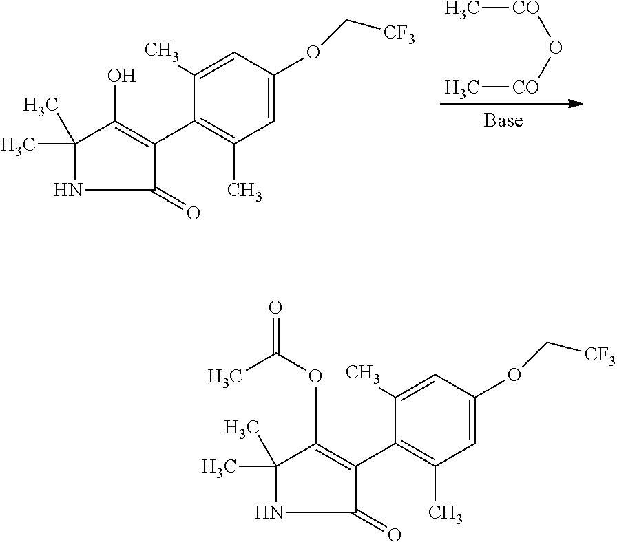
C[CO]O[CO]C.C1(C)(C)NC(=O)C(C2=C(C)C=C(OC[CF3])C=C2C)=C1O.C1(C)(C)NC(=O)C(C2=C(C)C=C(OC[CF3])C=C2C)=C1OC(C)=O
